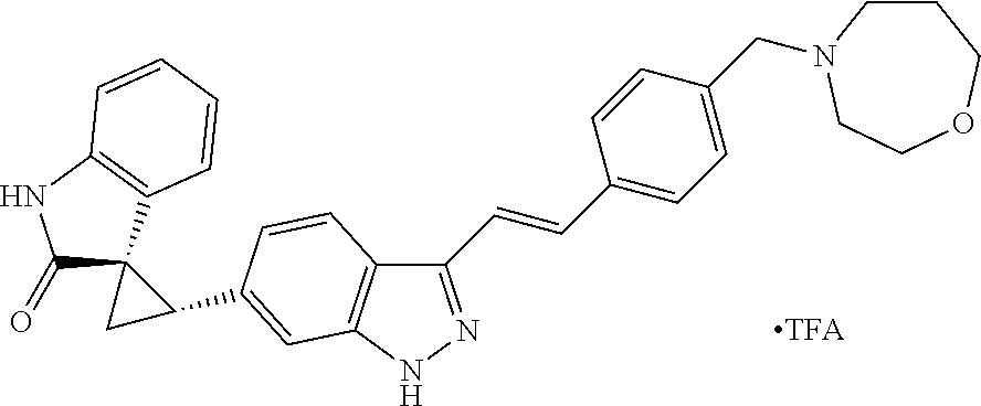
C1(C=CC2=CC=C(CN3CCCOCC3)C=C2)=NNC2=C1C=CC(C1CC13C(=O)NC1=C3C=CC=C1)=C2
